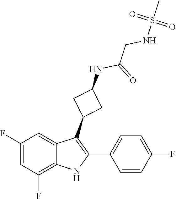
S(=O)(=O)(NCC(NC1CC(C2=C(C3=CC=C(F)C=C3)NC3=C(F)C=C(F)C=C32)C1)=O)C
